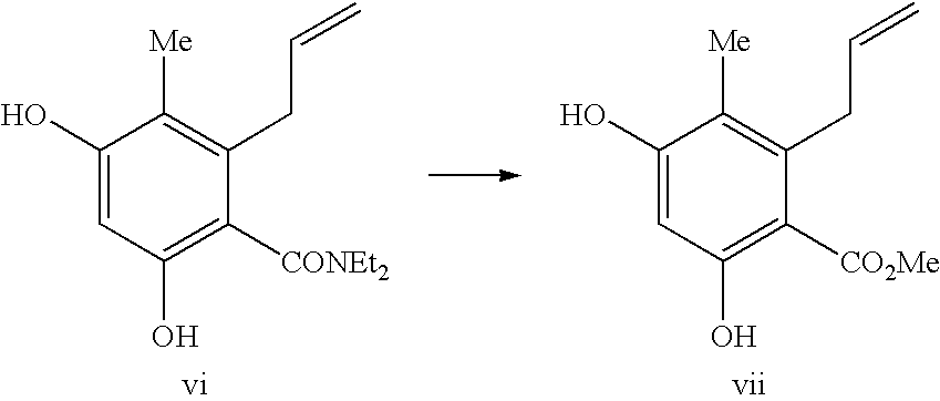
C1(O)=CC(O)=C([CONEt2])C(CC=C)=C1[Me].C1(O)=CC(O)=C([CO2Me])C(CC=C)=C1[Me]
